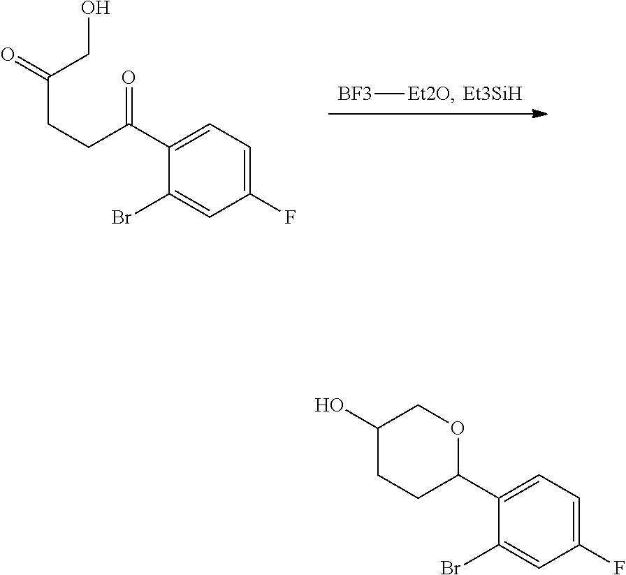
[Et3SiH].[BF3][Et2O].C1(Br)=CC(F)=CC=C1C(CCC(=O)CO)=O.C1(Br)=CC(F)=CC=C1C1OCC(O)CC1
